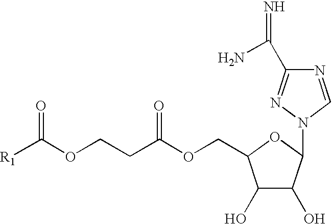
N=C(C1=NN(C2C(O)C(O)C(COC(CCOC([R1])=O)=O)O2)C=N1)N
